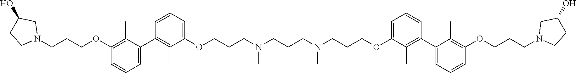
C1=C(OCCCN(CCCN(CCCOC2=CC=CC(C3=CC=CC(OCCCN4CC(O)CC4)=C3C)=C2C)C)C)C(C)=C(C2=CC=CC(OCCCN3CCC(O)C3)=C2C)C=C1
